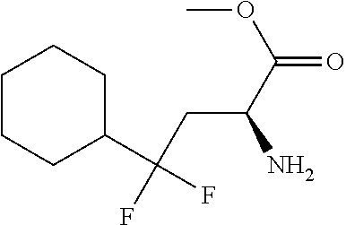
C1C(C(CC(C(OC)=O)N)(F)F)CCCC1
